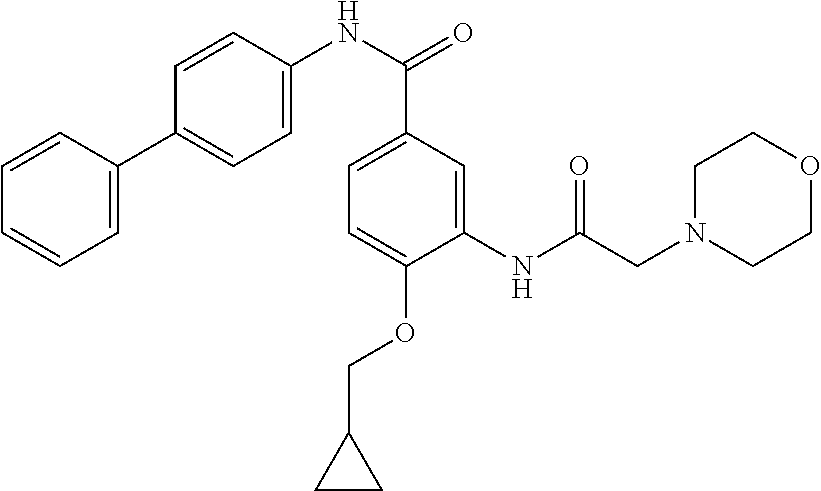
C1=C(C2=CC=C(NC(=O)C3=CC=C(OCC4CC4)C(NC(CN4CCOCC4)=O)=C3)C=C2)C=CC=C1
